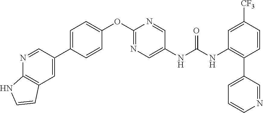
C1=C(C2=CC3=C(N=C2)NC=C3)C=CC(OC2=NC=C(NC(=O)NC3=C(C4=CC=CN=C4)C=CC([CF3])=C3)C=N2)=C1
